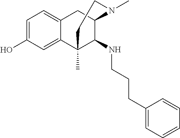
C1=C(O)C=C2C(=C1)CC1C(NCCCC3=CC=CC=C3)C2(C)CCN1C
